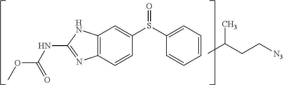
C12=C(C=CC(S(C3=CC=CC=C3)=O)=C1)N=C(NC(OC)=O)N2.CC(CC[N3])C
